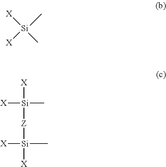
[X][Si](C)(C)[X].[X][Si]([X])(C)[Z][Si]([X])(C)[X]
